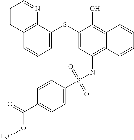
C12=C(NS(C3=CC=C(C(=O)OC)C=C3)(=O)=O)C=C(SC3=CC=CC4=C3N=CC=C4)C(O)=C1C=CC=C2
